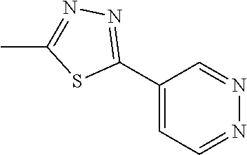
C1(C2=NN=C(C)S2)=CC=NN=C1
